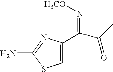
C1=C(C(C(C)=O)=N[H3CO])N=C(N)S1
